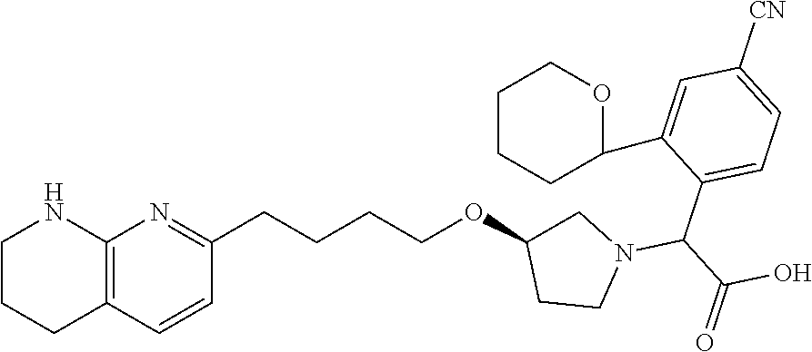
C1CCC2=C(N1)N=C(CCCCOC1CN(C(C3=CC=C([CN])C=C3C3CCCCO3)C(O)=O)CC1)C=C2
